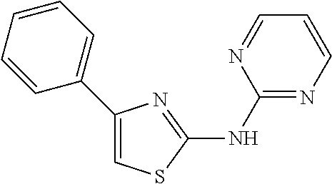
C1(NC2=NC(C3=CC=CC=C3)=CS2)=NC=CC=N1
